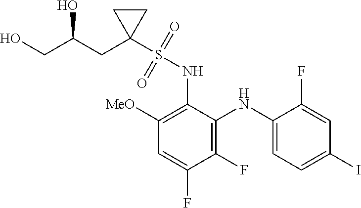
C1(F)=C(NC2=CC=C(I)C=C2F)C(NS(=O)(=O)C2(CC(CO)O)CC2)=C([MeO])C=C1F
